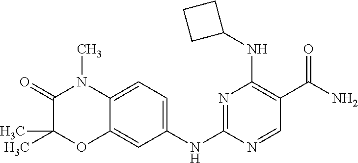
N1=C(NC2=CC=C3C(=C2)OC(C)(C)C(=O)N3C)N=CC(C(N)=O)=C1NC1CCC1
